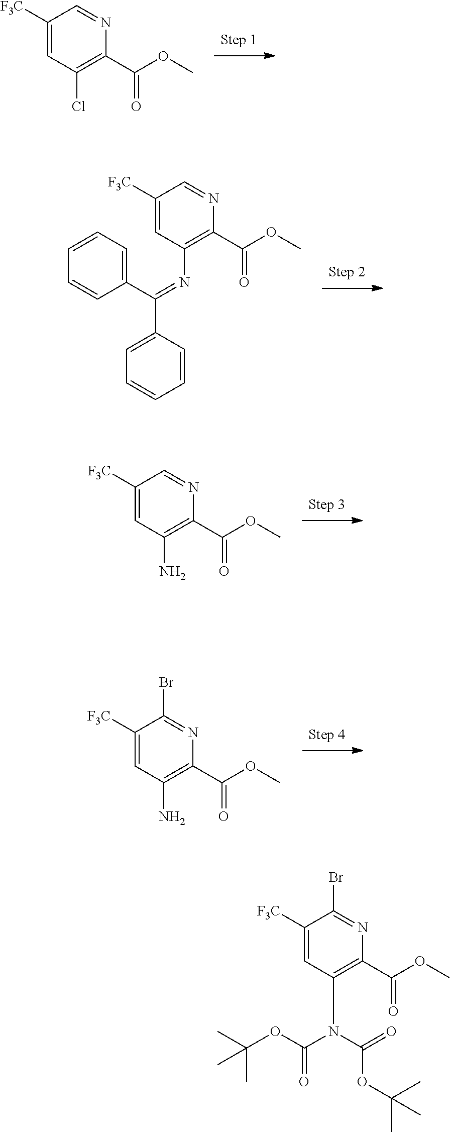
C(C1=C(Cl)C=C([F3C])C=N1)(=O)OC.C(C1=C(N=C(C2=CC=CC=C2)C2=CC=CC=C2)C=C([F3C])C=N1)(=O)OC.C(C1=C(N)C=C([F3C])C=N1)(=O)OC.C(C1=C(N)C=C([F3C])C(Br)=N1)(=O)OC.C(C1=C(N(C(=O)OC(C)(C)C)C(OC(C)(C)C)=O)C=C([F3C])C(Br)=N1)(=O)OC
